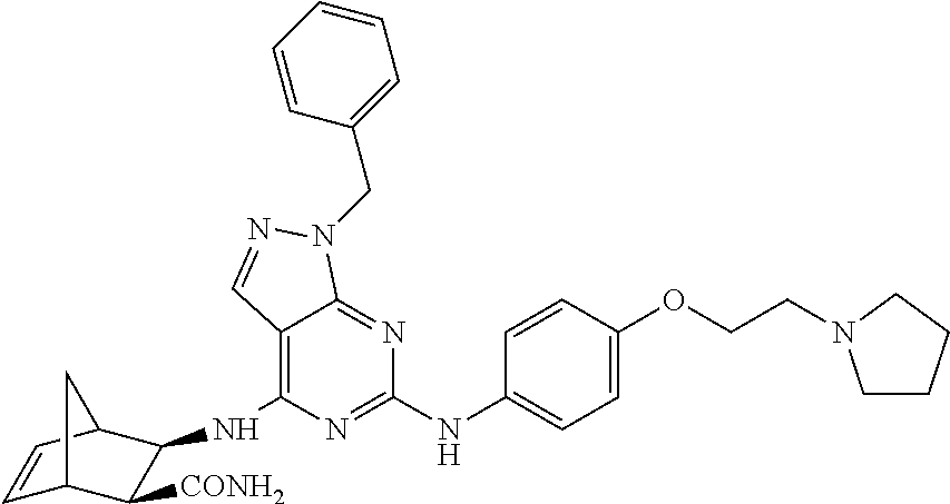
C12=C(NC3C([CONH2])C4C=CC3C4)N=C(NC3=CC=C(OCCN4CCCC4)C=C3)N=C1N(CC1=CC=CC=C1)N=C2
